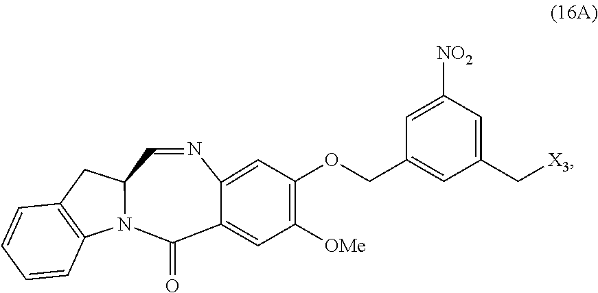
N1=CC2N(C(=O)C3=CC([OMe])=C(OCC4=CC(C[X3])=CC([NO2])=C4)C=C13)C1=C(C2)C=CC=C1
